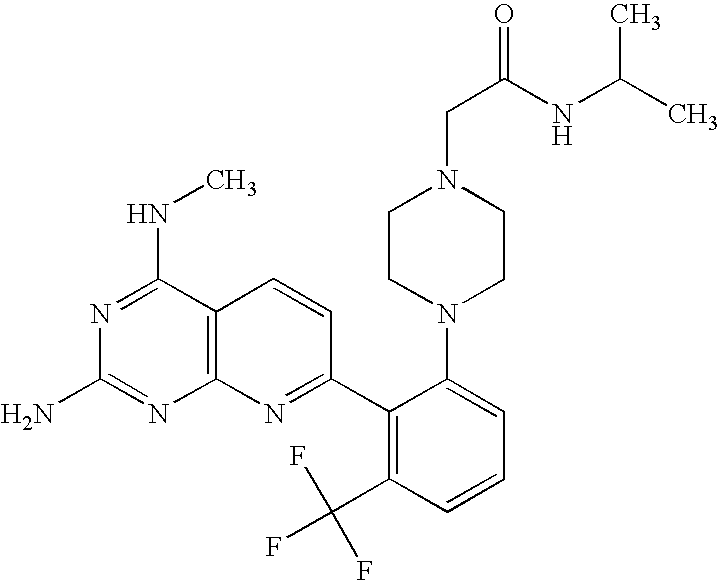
C12=C(C(NC)=NC(N)=N1)C=CC(C1=C(C(F)(F)F)C=CC=C1N1CCN(CC(NC(C)C)=O)CC1)=N2
